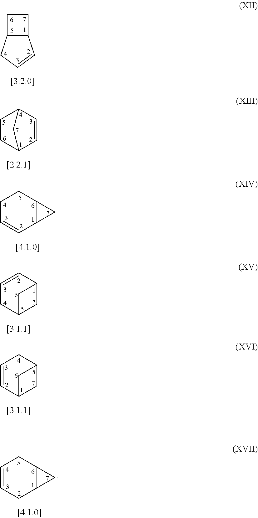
C1=CC2CC(C1)C2.C1C2C(C1)C=CC2.C1CC2C=CC1C2.C1C=CC2C(C1)C2.C1=CC2CC(C1)C2.C1=CCC2C(C1)C2
